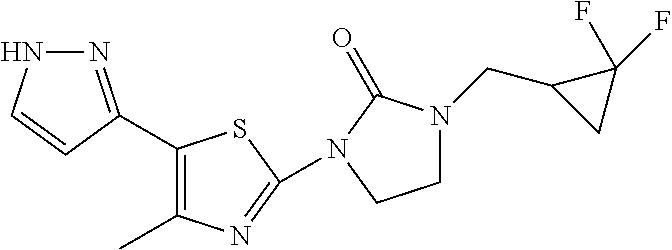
C1(C2=NNC=C2)=C(C)N=C(N2C(=O)N(CC3CC3(F)F)CC2)S1
